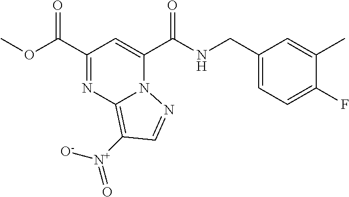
N(C(C1=CC(C(OC)=O)=NC2=C([N+]([O-])=O)C=NN12)=O)CC1=CC=C(F)C(C)=C1
